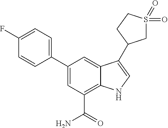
C1(C2=CC=C(F)C=C2)=CC(C(=O)N)=C2C(=C1)C(C1CS(=O)(=O)CC1)=CN2
